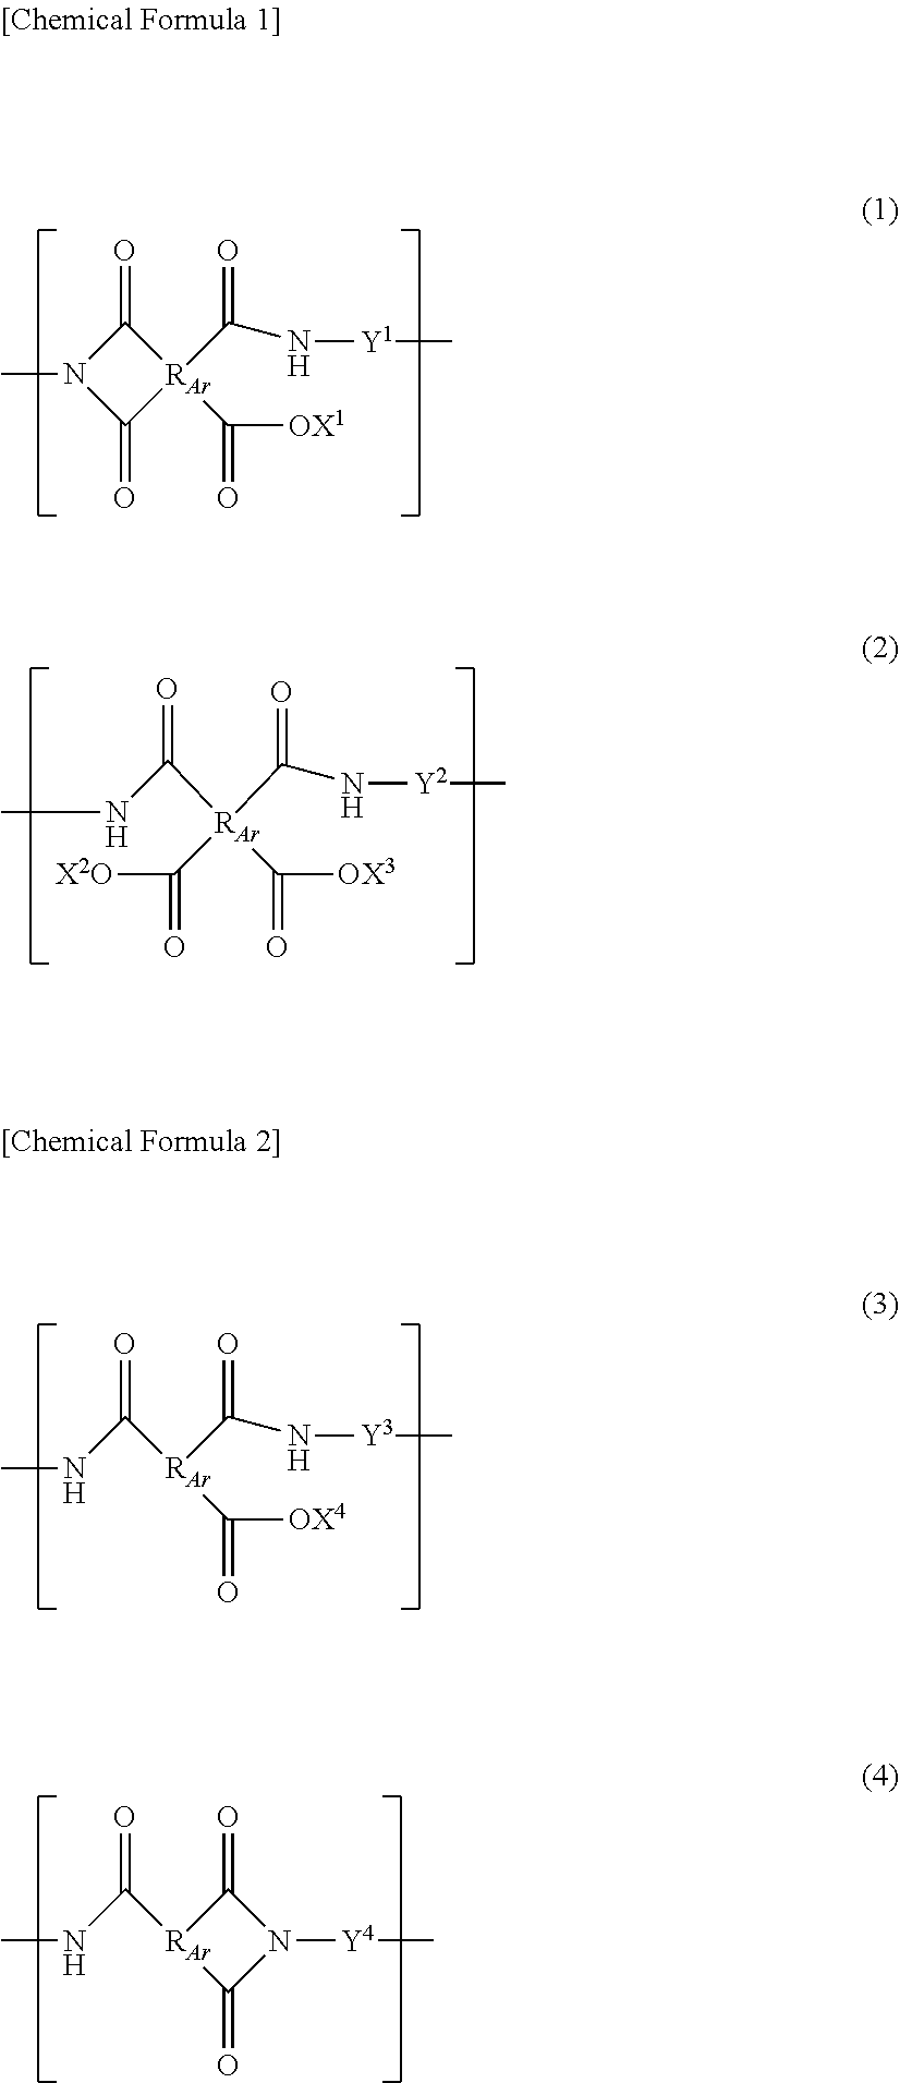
CN1C(=O)[RAr](C(=O)[OX1])(C(=O)N[Y1]C)C1=O.CNC([RAr](C(=O)N[Y2]C)(C([X2O])=O)C(=O)[OX3])=O.CNC([RAr](C(=O)[OX4])C(=O)N[Y3]C)=O.CNC([RAr]1C(=O)N([Y4]C)C1=O)=O
